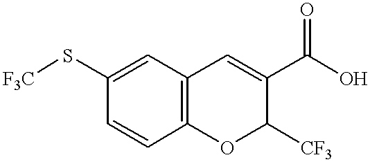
C1=CC2=C(C=C1S[F3C])C=C(C(O)=O)C([CF3])O2
